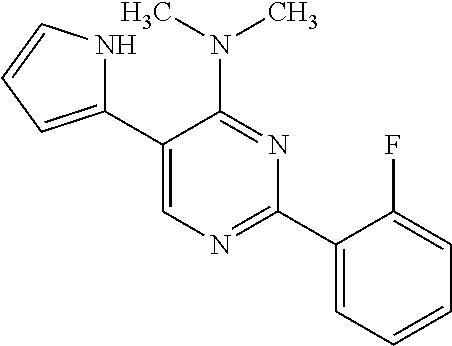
C1(C2=CN=C(C3=CC=CC=C3F)N=C2N(C)C)=CC=CN1
